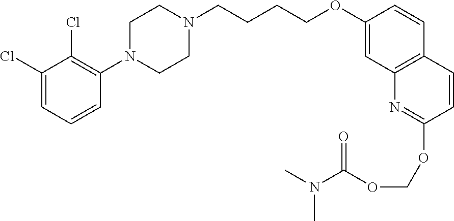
C1(Cl)=CC=CC(N2CCN(CCCCOC3=CC4=C(C=C3)C=CC(OCOC(N(C)C)=O)=N4)CC2)=C1Cl
